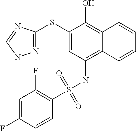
C1(SC2=NNC=N2)=CC(NS(C2=C(F)C=C(F)C=C2)(=O)=O)=C2C(=C1O)C=CC=C2
